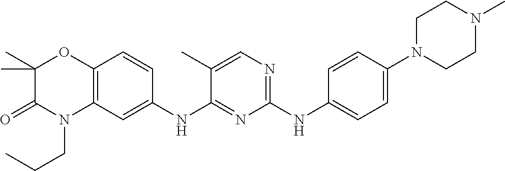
C1(NC2=CC=C(N3CCN(C)CC3)C=C2)=NC=C(C)C(NC2=CC3=C(C=C2)OC(C)(C)C(=O)N3CCC)=N1
